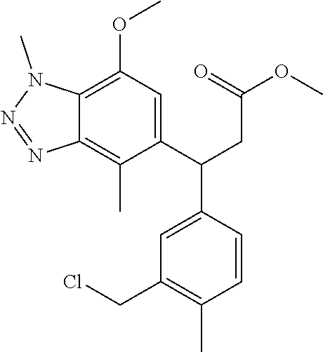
ClCC1=C(C)C=CC(C(C2=CC(OC)=C3C(=C2C)N=NN3C)CC(OC)=O)=C1
